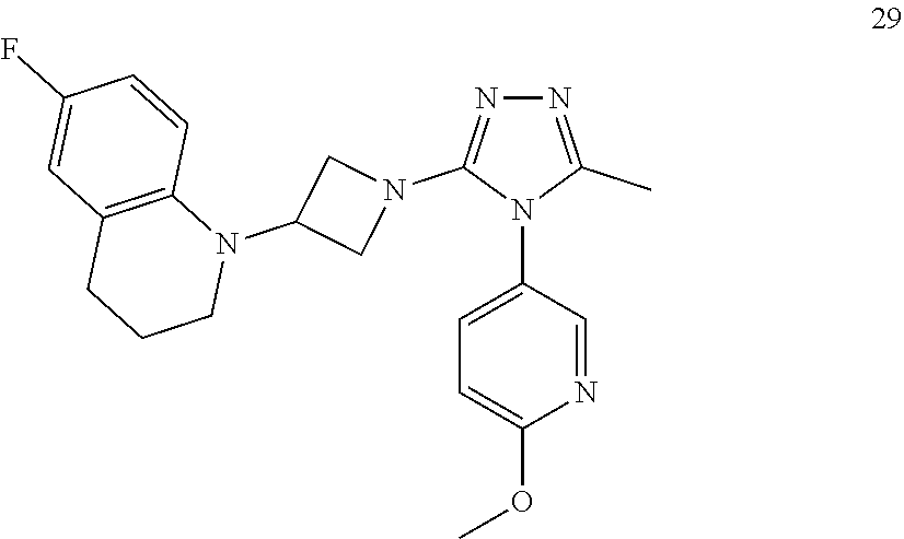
C1=C(N2C(C)=NN=C2N2CC(N3C4=C(CCC3)C=C(F)C=C4)C2)C=NC(OC)=C1
